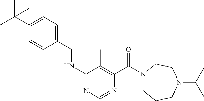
C1(CNC2=NC=NC(C(N3CCCN(C(C)C)CC3)=O)=C2C)=CC=C(C(C)(C)C)C=C1
